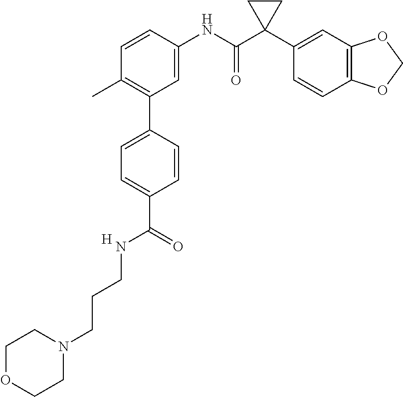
C1=C(NC(C2(C3=CC4=C(C=C3)OCO4)CC2)=O)C=CC(C)=C1C1=CC=C(C(NCCCN2CCOCC2)=O)C=C1.[H]
